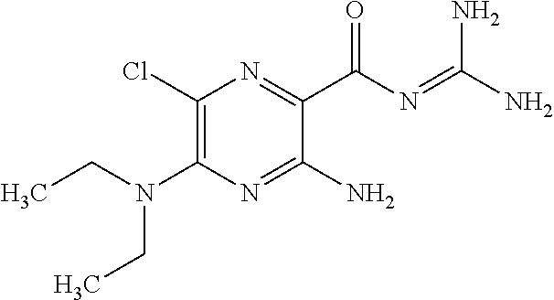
C1(Cl)=C(N(CC)CC)N=C(N)C(C(N=C(N)N)=O)=N1
